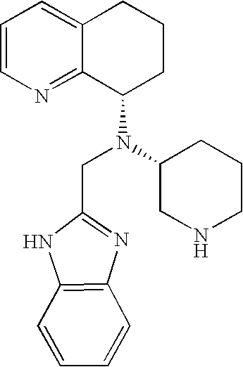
N1=C2C(=CC=C1)CCCC2N(CC1=NC2=C(N1)C=CC=C2)C1CNCCC1
